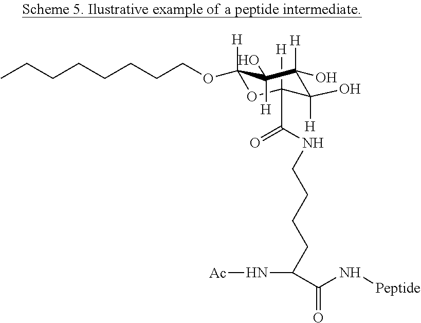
C1([H])(C(NCCCCC(N[Ac])C(=O)N[Peptide])=O)OC([H])(OCCCCCCCC)C([H])(O)C(O)([H])C1([H])O
